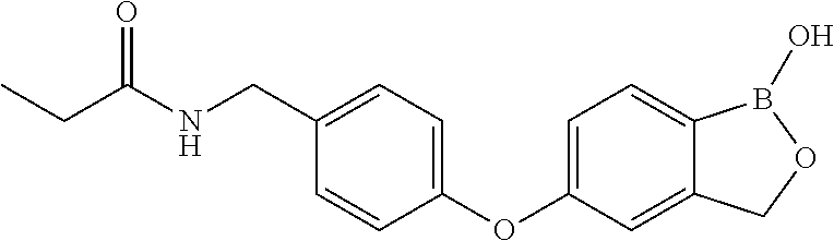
C(C(NCC1=CC=C(OC2=CC=C3C(=C2)COB3O)C=C1)=O)C
